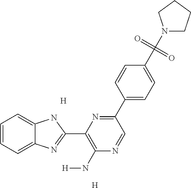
[H].[H].C1=CC=C2C(=C1)NC(C1=C(N[H])N=CC(C3=CC=C(C(=O)(=O)N4CCCC4)C=C3)=N1)=N2
